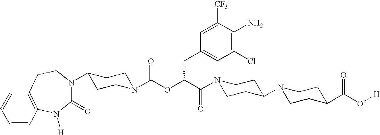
N1(C(C(CC2=CC(Cl)=C(N)C([CF3])=C2)OC(=O)N2CCC(N3C(=O)N([H])C4=C(CC3)C=CC=C4)CC2)=O)CCC(N2CCC(C(O[H])=O)CC2)CC1
